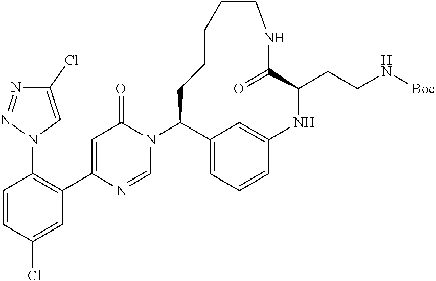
C1=CC(Cl)=CC(C2=CC(=O)N(C3C4=CC=CC(=C4)NC(CCN[Boc])C(=O)NCCCCC3)C=N2)=C1N1C=C(Cl)N=N1
